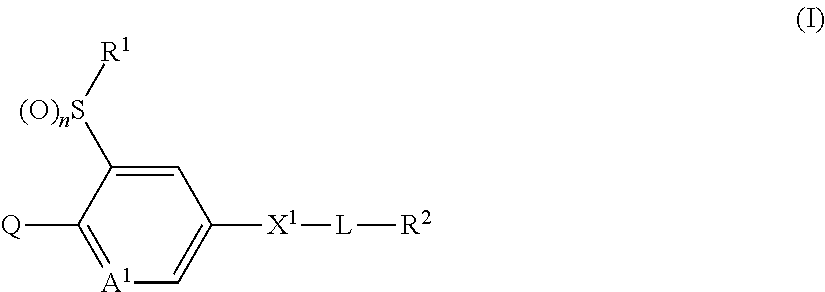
C1=C([(O)nS][R1])C([Q])=[A1]C=C1[X1][L][R2]
